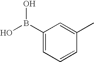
C1(B(O)O)=CC=CC(C)=C1
